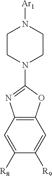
C1CN(C2=NC3=C(O2)C=C([R9])C([R8])=C3)CCN1[Ar1]
